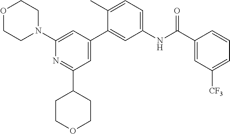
O1CCN(C2=CC(C3=CC(NC(C4=CC([CF3])=CC=C4)=O)=CC=C3C)=CC(C3CCOCC3)=N2)CC1
